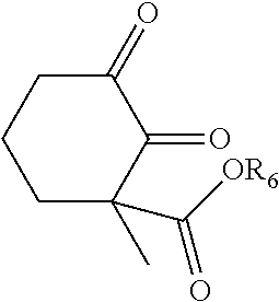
C1(=O)CCCC(C(=O)[OR6])(C)C1=O
